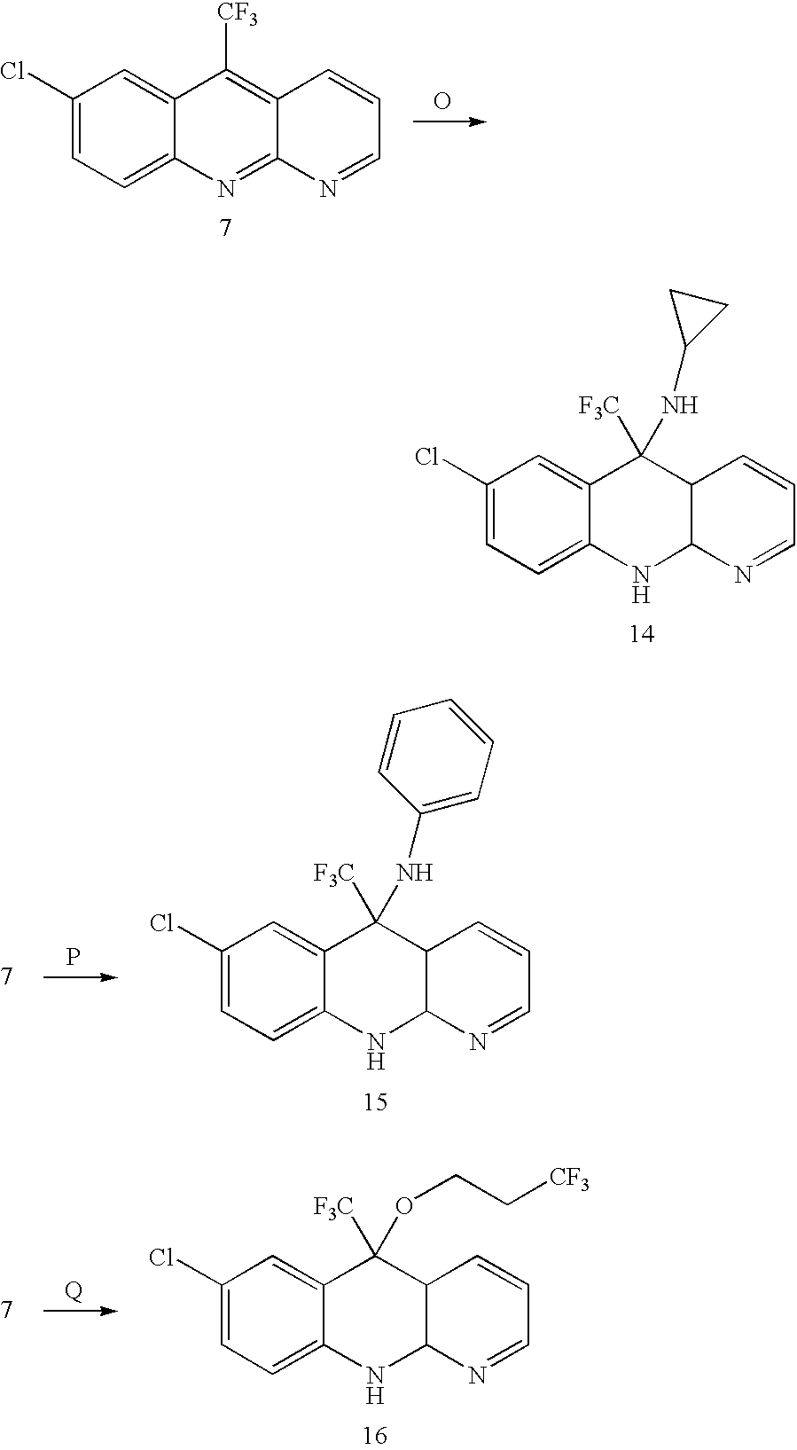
C1(Cl)=CC=C2C(=C1)C([CF3])=C1C(=N2)N=CC=C1.O.C1(Cl)=CC=C2C(=C1)C([F3C])(NC1CC1)C1C(N2)N=CC=C1.P.C1(Cl)=CC=C2C(=C1)C([F3C])(NC1=CC=CC=C1)C1C(N2)N=CC=C1.[Q].C1(Cl)=CC=C2C(=C1)C([F3C])(OCC[CF3])C1C(N2)N=CC=C1
